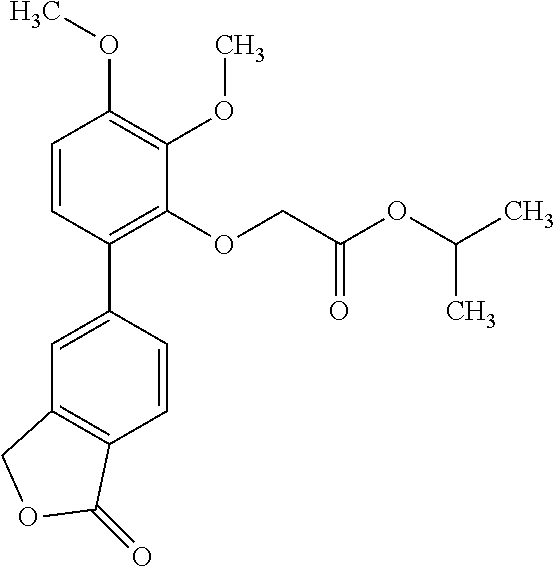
C1=C(C2=C(OCC(OC(C)C)=O)C(OC)=C(OC)C=C2)C=CC2=C1COC2=O
